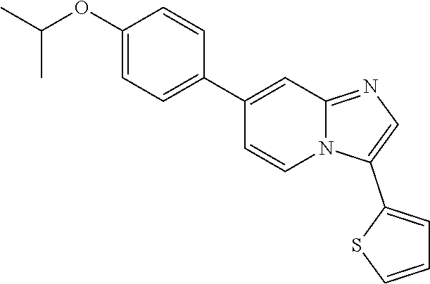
N12C(=NC=C1C1=CC=CS1)C=C(C1=CC=C(OC(C)C)C=C1)C=C2
